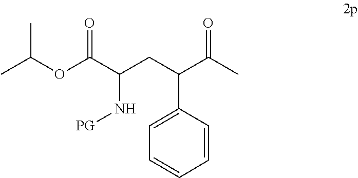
C1(C(CC(N[PG])C(OC(C)C)=O)C(=O)C)=CC=CC=C1
